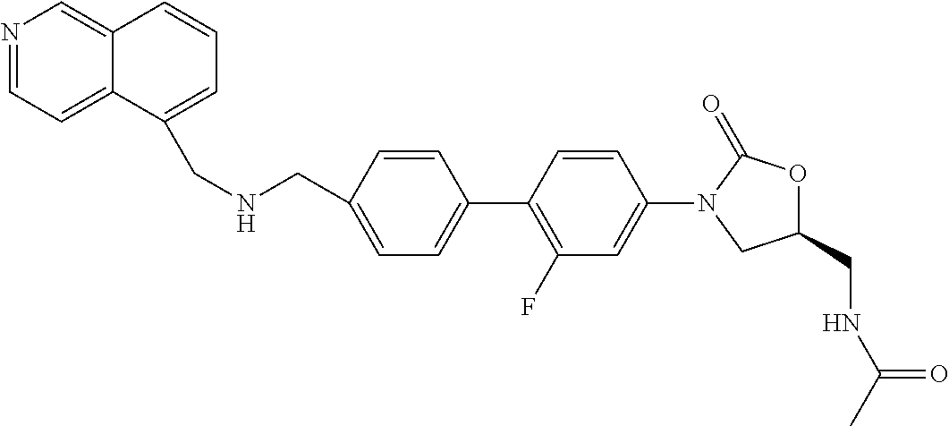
C1(CNCC2=CC=CC3=CN=CC=C23)=CC=C(C2=C(F)C=C(N3C(=O)OC(CNC(C)=O)C3)C=C2)C=C1
